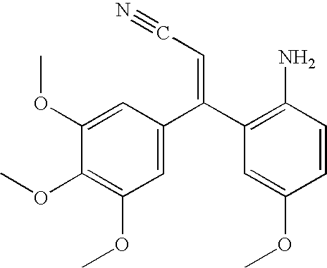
C1=C(OC)C(OC)=C(OC)C=C1C(C1=C(N)C=CC(OC)=C1)=CC#N
